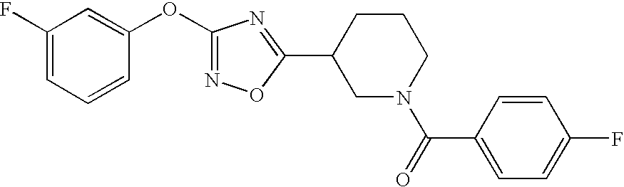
C1(OC2=CC(F)=CC=C2)=NOC(C2CN(C(=O)C3=CC=C(F)C=C3)CCC2)=N1
